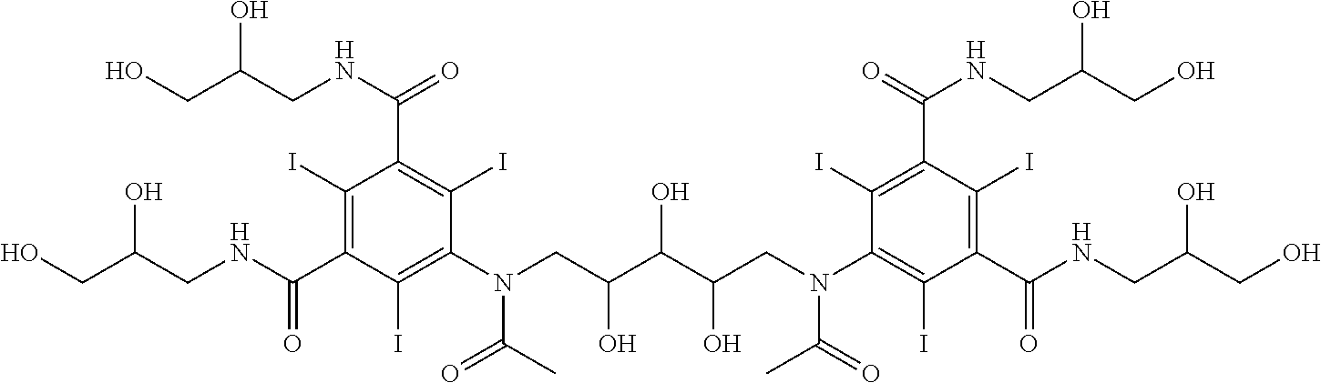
OC(CNC(=O)C1=C(I)C(C(=O)NCC(O)CO)=C(I)C(N(C(=O)C)CC(O)C(O)C(O)CN(C(C)=O)C2=C(I)C(C(=O)NCC(O)CO)=C(I)C(C(NCC(O)CO)=O)=C2I)=C1I)CO
